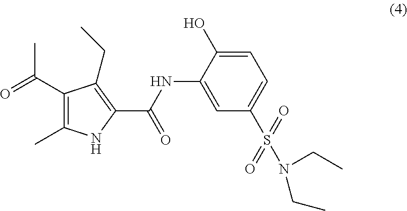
C1(C(C)=O)=C(C)NC(C(=O)NC2=CC(S(N(CC)CC)(=O)=O)=CC=C2O)=C1CC
